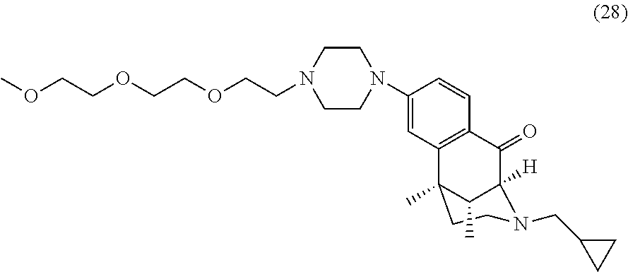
C1(N2CCN(CCOCCOCCOC)CC2)=CC2=C(C=C1)C(=O)C1([H])N(CC3CC3)CCC2(C)C1C
